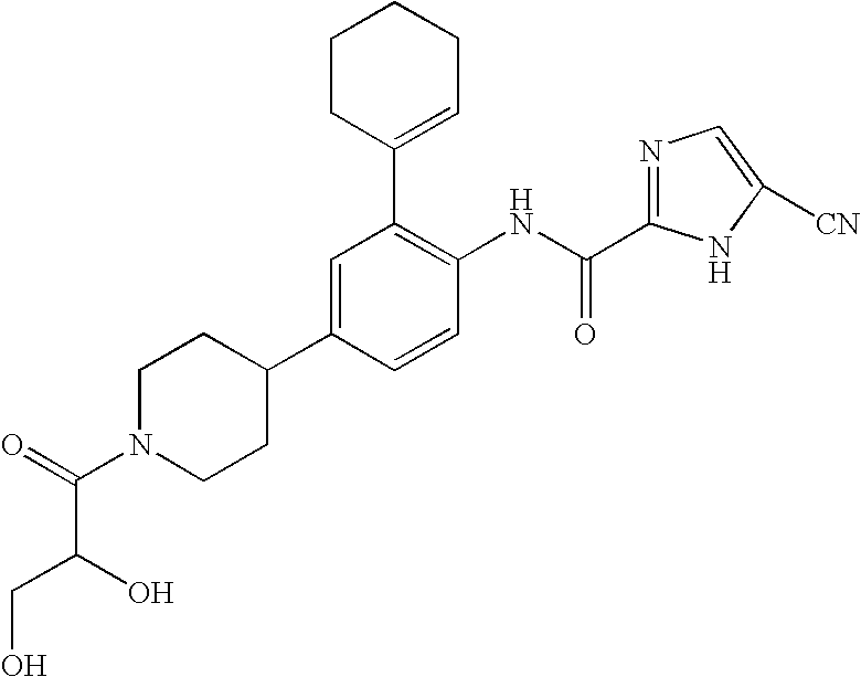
C1CC(C2=C(NC(=O)C3=NC=C([CN])N3)C=CC(C3CCN(C(=O)C(CO)O)CC3)=C2)=CCC1
